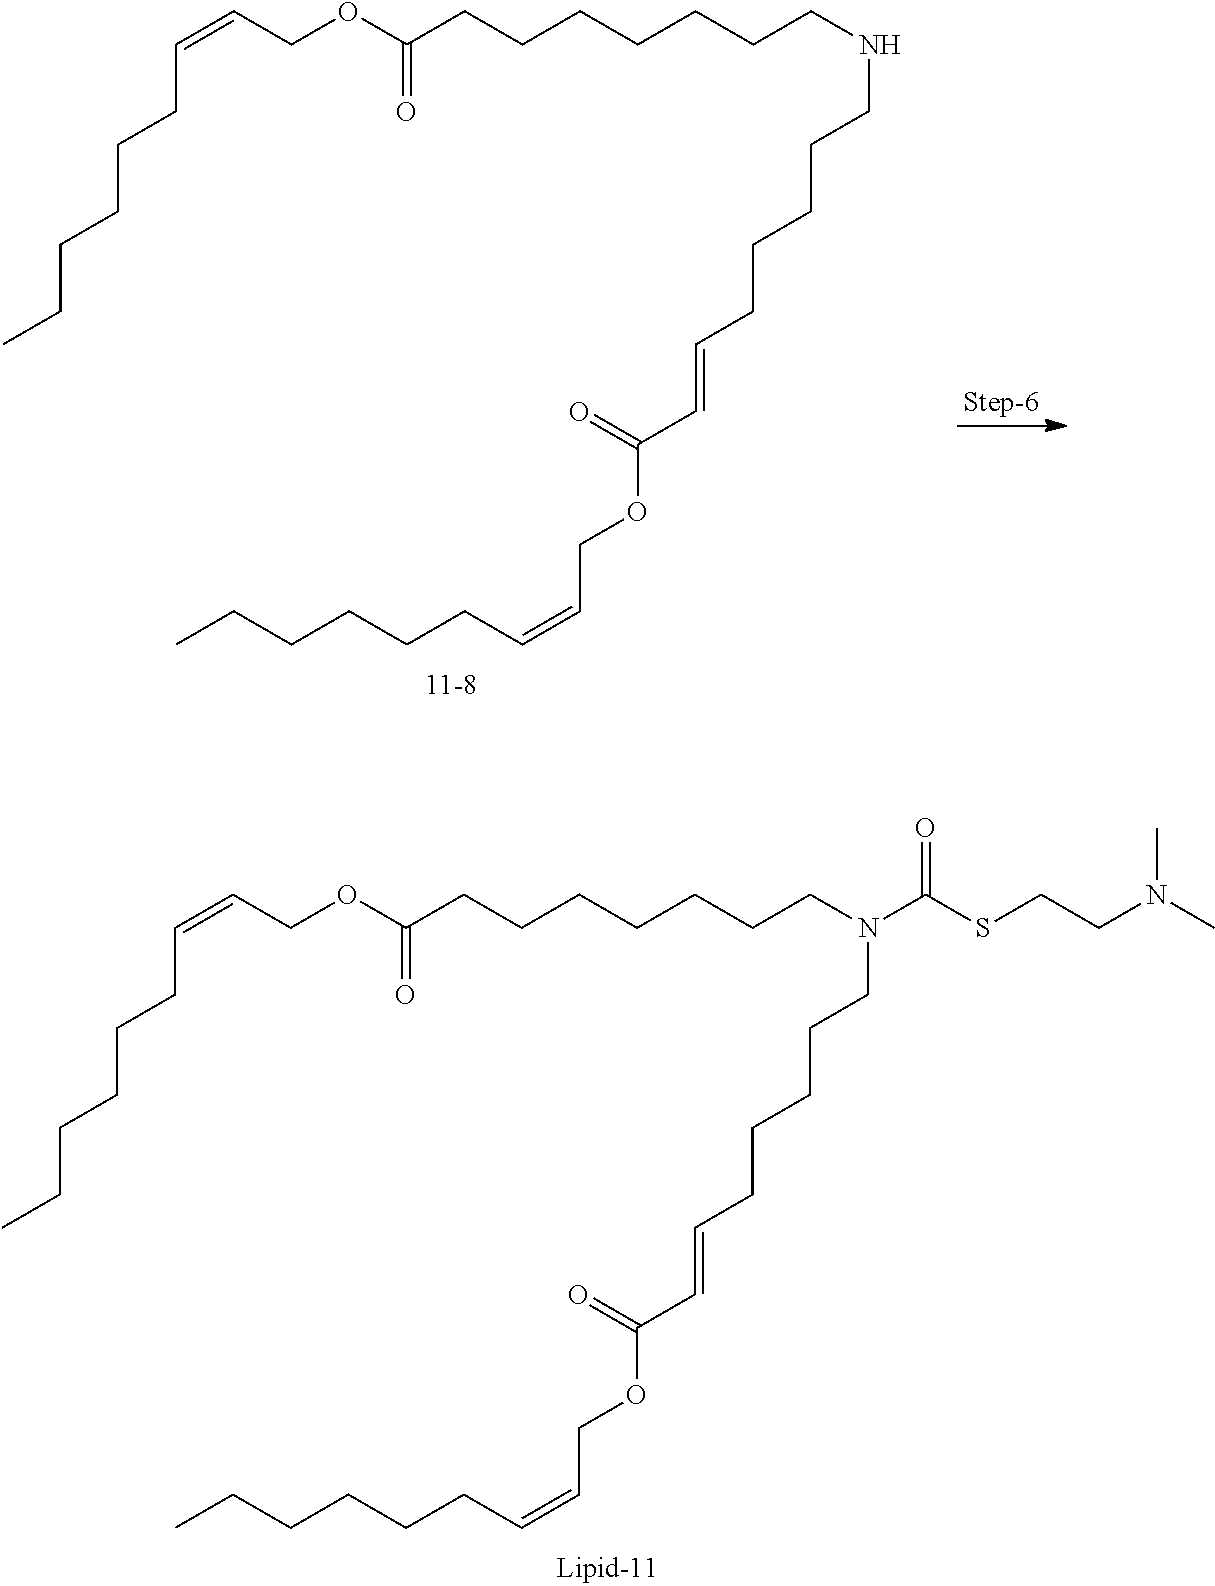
C(C=CCCCCCNCCCCCCCC(OCC=CCCCCCC)=O)(OCC=CCCCCCC)=O.C(C=CCCCCCN(CCCCCCCC(OCC=CCCCCCC)=O)C(SCCN(C)C)=O)(OCC=CCCCCCC)=O
